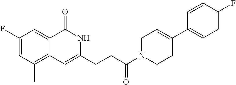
C1(F)=CC(C)=C2C(=C1)C(=O)NC(CCC(N1CCC(C3=CC=C(F)C=C3)=CC1)=O)=C2
